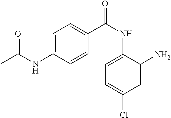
C1=C(NC(C)=O)C=CC(C(NC2=CC=C(Cl)C=C2N)=O)=C1
